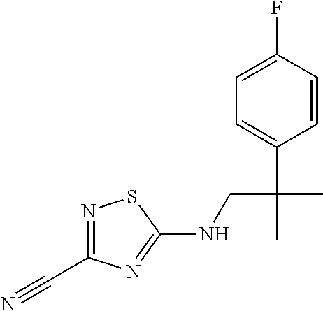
N1=C(C#N)N=C(NCC(C)(C2=CC=C(F)C=C2)C)S1
